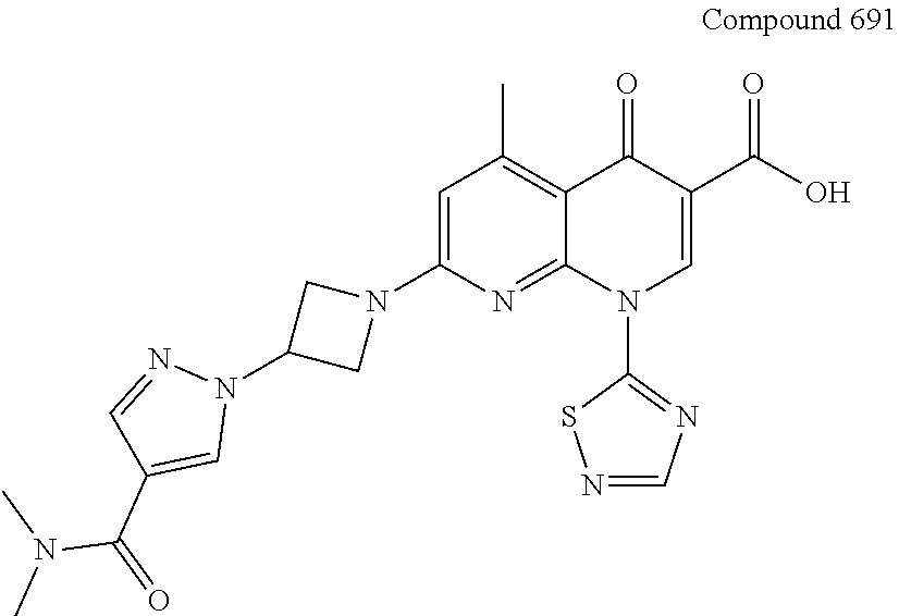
C1=C(N2CC(N3N=CC(C(=O)N(C)C)=C3)C2)N=C2C(=C1C)C(=O)C(C(O)=O)=CN2C1=NC=NS1
